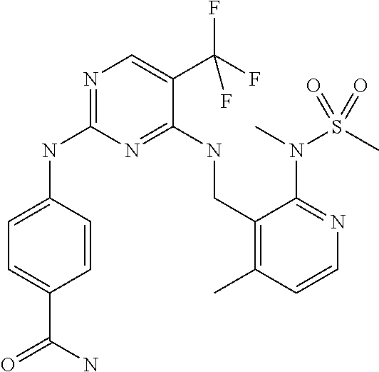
C1=CC(NC2=NC=C(C(F)(F)F)C(NCC3=C(C)C=CN=C3N(S(C)(=O)=O)C)=N2)=CC=C1C(=O)N
